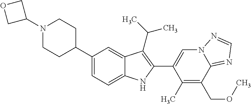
N1(C2COC2)CCC(C2=CC=C3C(=C2)C(C(C)C)=C(C2=CN4C(=NC=N4)C(COC)=C2C)N3)CC1
